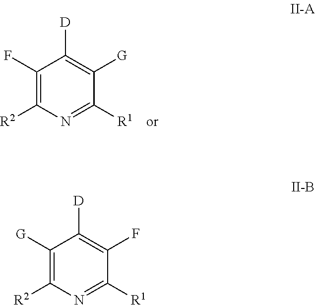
C1(F)=C([R2])N=C([R1])C([G])=C1[D].C1([G])=C([R2])N=C([R1])C(F)=C1[D]
